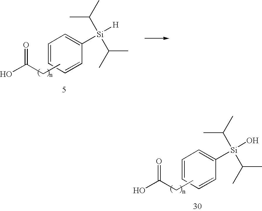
C(C(O)=O)C.C1=CC=CC([Si]([H])(C(C)C)C(C)C)=C1.C1=CC=CC([Si](O)(C(C)C)C(C)C)=C1.C(C(O)=O)C
